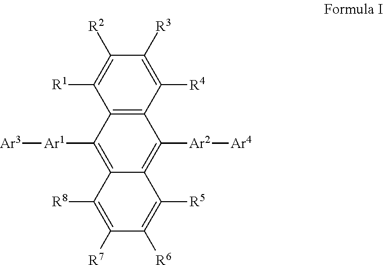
C12=C(C([Ar2][Ar4])=C3C(=C1[Ar1][Ar3])C([R8])=C([R7])C([R6])=C3[R5])C([R4])=C([R3])C([R2])=C2[R1]
